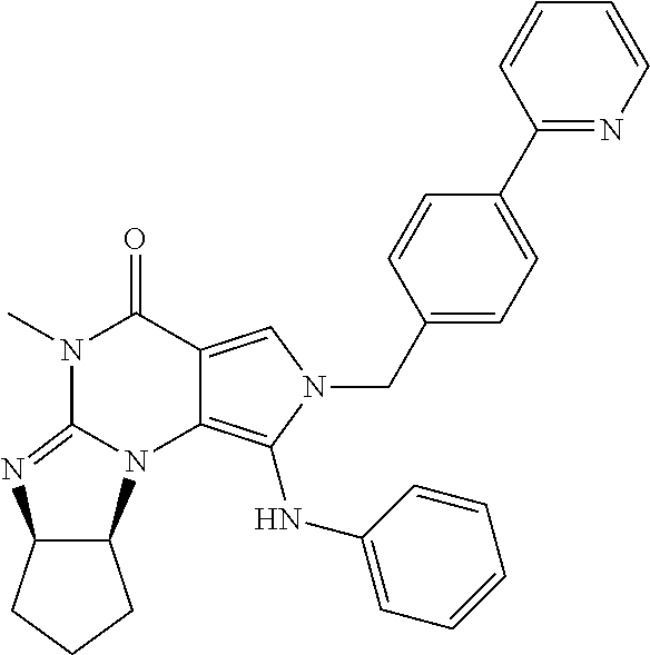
N1(C)C2=NC3C(N2C2=C(NC4=CC=CC=C4)N(CC4=CC=C(C5=NC=CC=C5)C=C4)C=C2C1=O)CCC3
